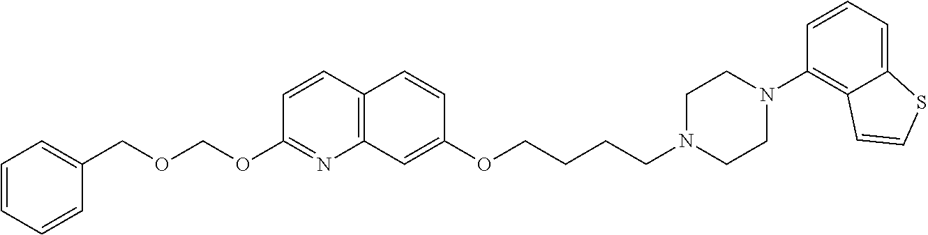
C1=CC=CC(COCOC2=NC3=C(C=C2)C=CC(OCCCCN2CCN(C4=C5C(=CC=C4)SC=C5)CC2)=C3)=C1
